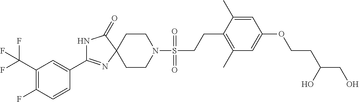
N1C(C2=CC(C(F)(F)F)=C(F)C=C2)=NC2(C1=O)CCN(S(CCC1=C(C)C=C(OCCC(CO)O)C=C1C)(=O)=O)CC2
